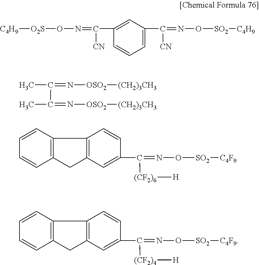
[C4H9][O2S]ON=C(C1=CC(C(=NO[SO2][C4H9])[CN])=CC=C1)[CN].CC(=N[OSO2][(CH2)3CH3])C(C)=N[OSO2][(CH2)3CH3].C1=CC2=C(C=C1)CC1=C2C=CC(C(=NO[SO2][C4F9])[(CF2)6][H])=C1.C1=CC2=C(C=C1)CC1=C2C=CC(C(=NO[SO2][C4F9])[(CF2)4][H])=C1
